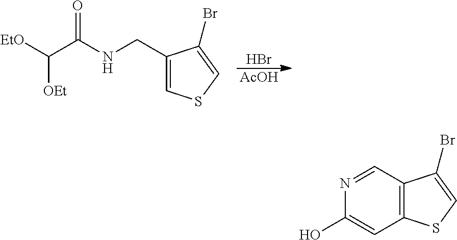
C1(CNC(C([EtO])[OEt])=O)=CSC=C1Br.Br.[AcOH].C12=C(SC=C1Br)C=C(O)N=C2
